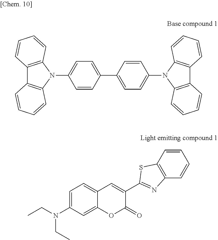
C12=C(N(C3=CC=C(C4=CC=C(N5C6=C(C7=C5C=CC=C7)C=CC=C6)C=C4)C=C3)C3=C1C=CC=C3)C=CC=C2.C1=C(N(CC)CC)C=C2C(=C1)C=C(C1=NC3=C(S1)C=CC=C3)C(=O)O2
